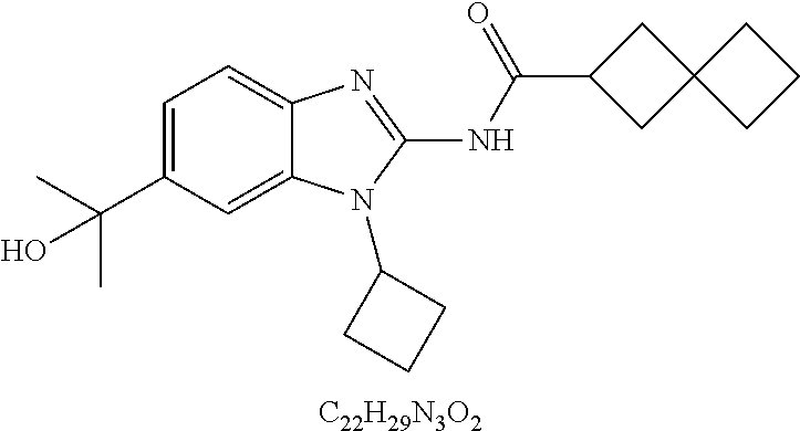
C1=C(C(C)(C)O)C=C2C(=C1)N=C(NC(=O)C1CC3(C1)CCC3)N2C1CCC1.[C22H29N3O2]
